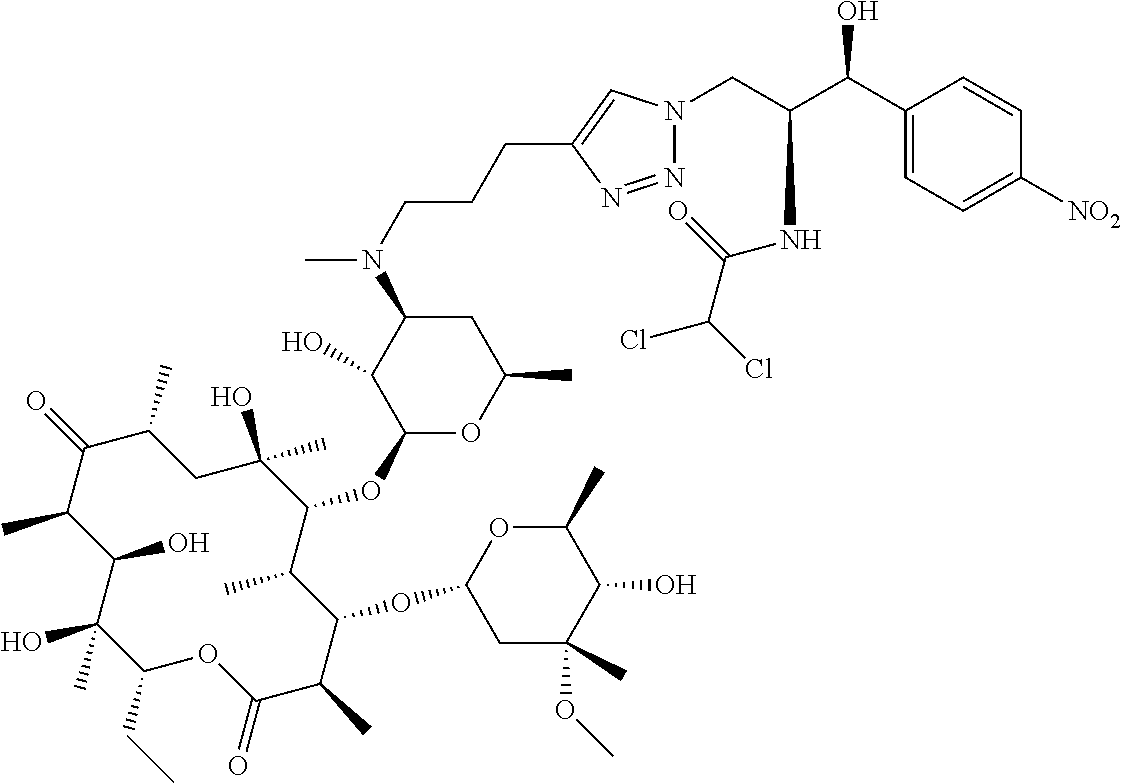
C1(CC)C(C)(O)C(O)C(C)C(=O)C(C)CC(O)(C)C(OC2OC(C)CC(N(C)CCCC3=CN(CC(C(C4=CC=C([NO2])C=C4)O)NC(C(Cl)Cl)=O)N=N3)C2O)C(C)C(OC2CC(C)(OC)C(O)C(C)O2)C(C)C(=O)O1
